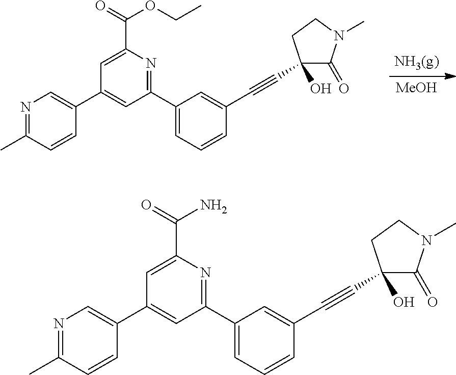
[MeOH].C1(C2=CC(C3=CC=CC(C#CC4(O)C(=O)N(C)CC4)=C3)=NC(C(=O)OCC)=C2)=CN=C(C)C=C1.C1(C2=CC(C3=CC=CC(C#CC4(O)C(=O)N(C)CC4)=C3)=NC(C(=O)N)=C2)=CN=C(C)C=C1
